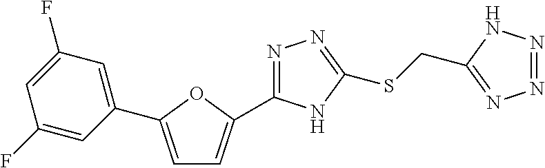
C1=C(C2=CC(F)=CC(F)=C2)OC(C2=NN=C(SCC3=NN=NN3)N2)=C1
